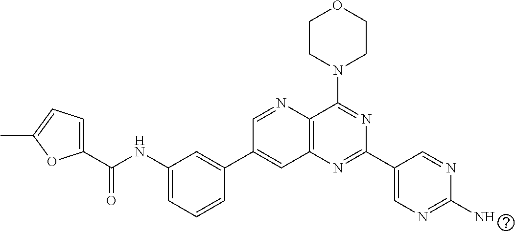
C1(NC(C2=CC=C(C)O2)=O)=CC=CC(C2=CC3=C(N=C2)C(N2CCOCC2)=NC(C2=CN=C(N)N=C2)=N3)=C1
